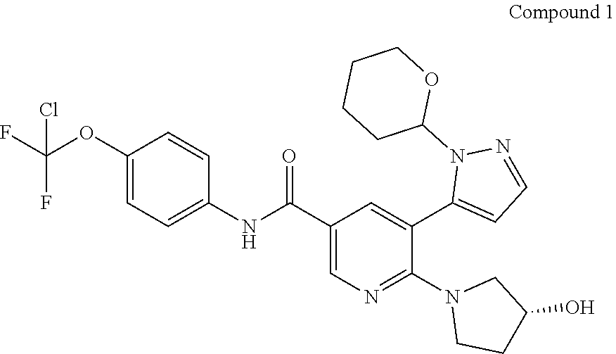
C1(OC(F)(F)Cl)=CC=C(NC(=O)C2=CN=C(N3CCC(O)C3)C(C3=CC=NN3C3OCCCC3)=C2)C=C1
